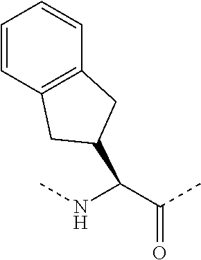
N(C)C(C(C)=O)C1CC2=C(C=CC=C2)C1
